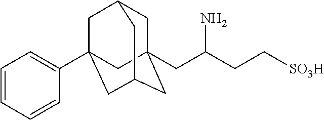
C1C2(CC(CC[SO3H])N)CC3CC(C4=CC=CC=C4)(CC1C3)C2
